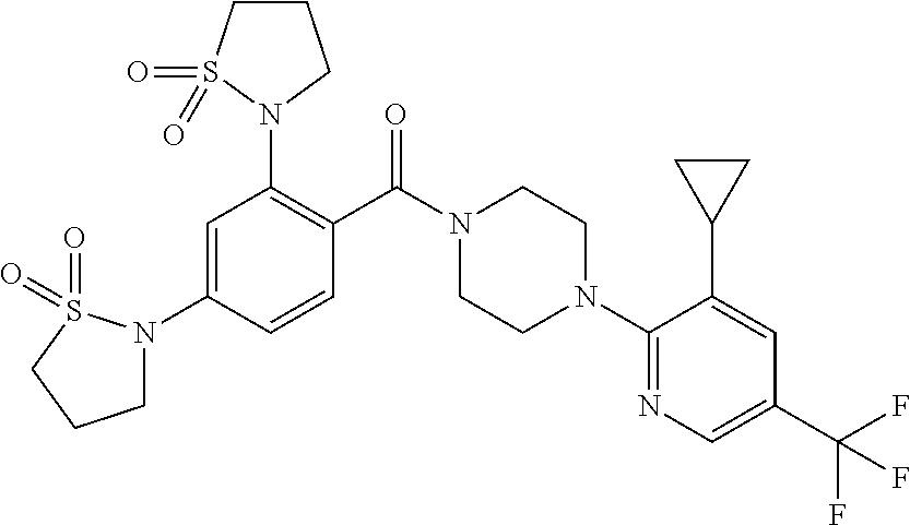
C1(N2CCN(C(C3=C(N4CCCS4(=O)=O)C=C(N4CCCS4(=O)=O)C=C3)=O)CC2)=NC=C(C(F)(F)F)C=C1C1CC1
